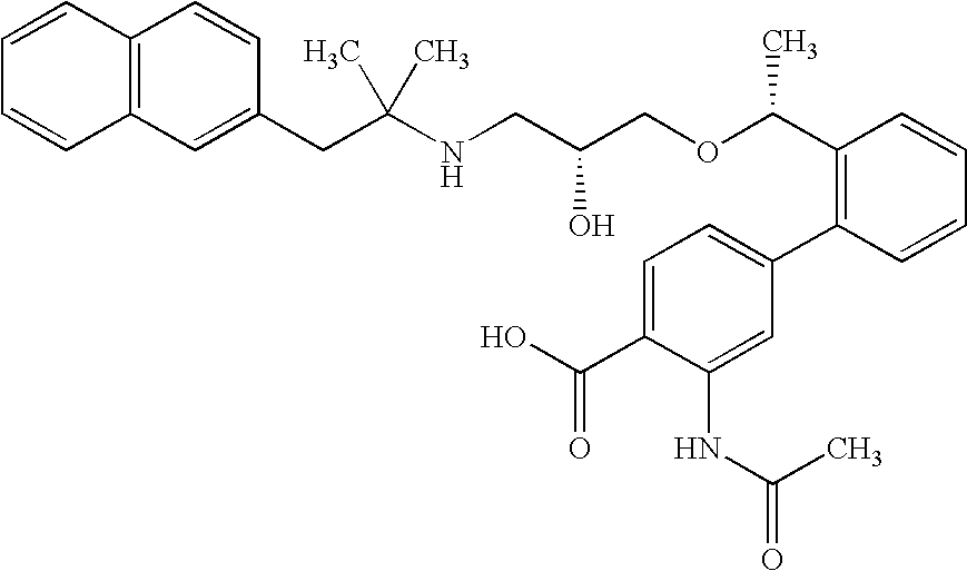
C12=C(C=CC(CC(NCC(COC(C3=C(C4=CC=C(C(O)=O)C(NC(=O)C)=C4)C=CC=C3)C)O)(C)C)=C1)C=CC=C2
